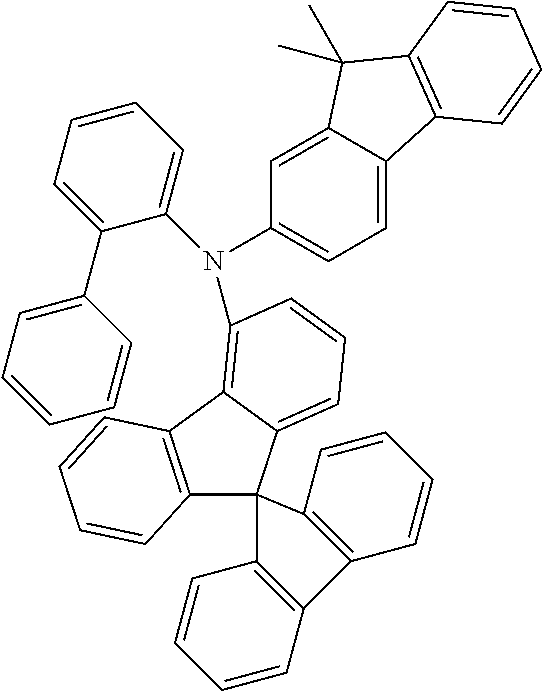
C1=C2C(=CC=C1N(C1=CC=CC=C1C1=CC=CC=C1)C1=C3C(=CC=C1)C1(C4=C3C=CC=C4)C3=C(C=CC=C3)C3=C1C=CC=C3)C1=C(C2(C)C)C=CC=C1
